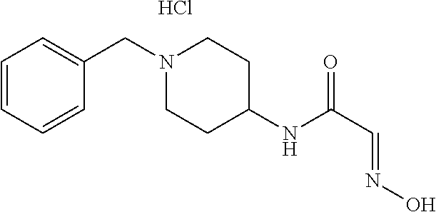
C1=CC=CC(CN2CCC(NC(C=NO)=O)CC2)=C1.Cl
